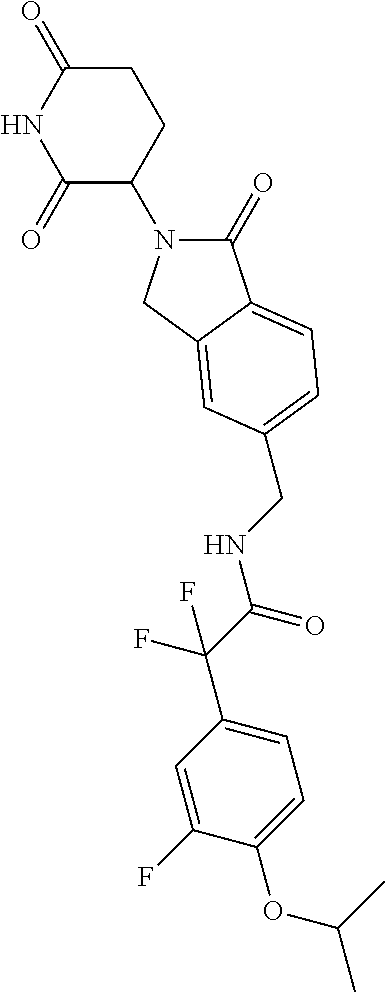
C1(=O)N(C2CCC(=O)NC2=O)CC2=CC(CNC(C(C3=CC=C(OC(C)C)C(F)=C3)(F)F)=O)=CC=C12
